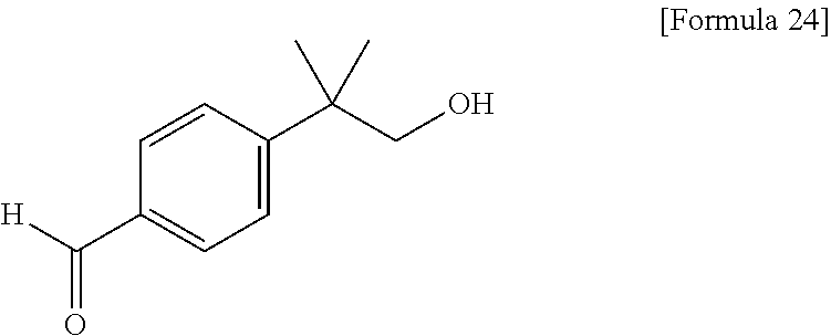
C1(C([H])=O)=CC=C(C(CO)(C)C)C=C1
